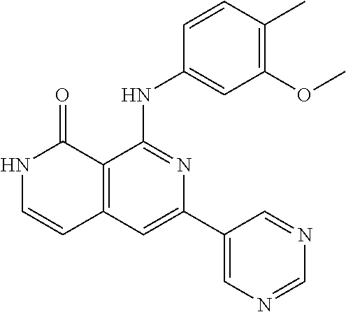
C1=CC(NC2=NC(C3=CN=CN=C3)=CC3=C2C(=O)NC=C3)=CC(OC)=C1C
